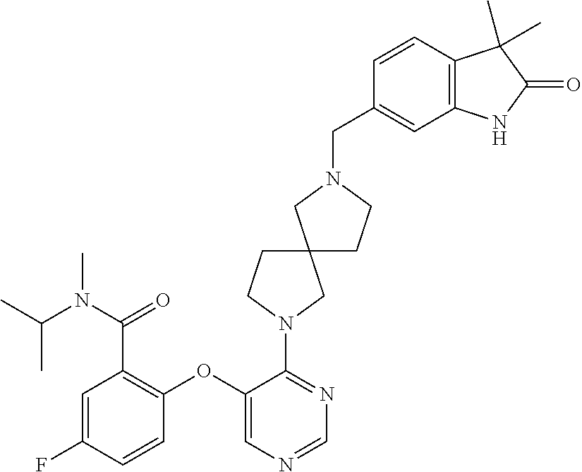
C1=C(F)C=CC(OC2=CN=CN=C2N2CC3(CC2)CCN(CC2=CC4=C(C=C2)C(C)(C)C(=O)N4)C3)=C1C(=O)N(C(C)C)C
